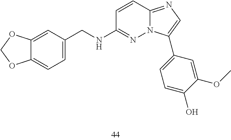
N(C1=NN2C(=NC=C2C2=CC=C(O)C(OC)=C2)C=C1)CC1=CC=C2C(=C1)OCO2
